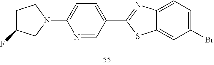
C1=C(Br)C=C2C(=C1)N=C(C1=CC=C(N3CCC(F)C3)N=C1)S2
